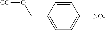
C1=CC(CO[CO])=CC=C1[NO2]
